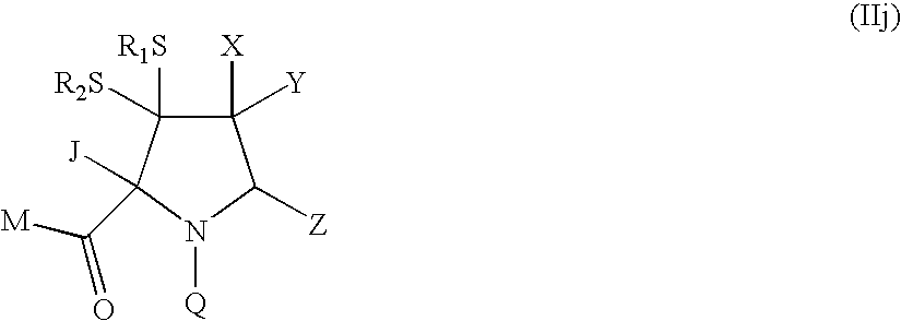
C1([X])([Y])C([R1S])([R2S])C([J])(C([M])=O)N([Q])C1[Z]
